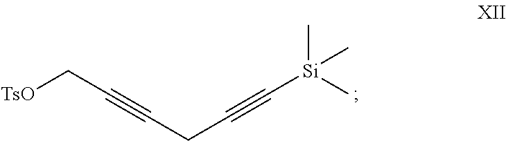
[TsO]CC#CCC#C[Si](C)(C)C
